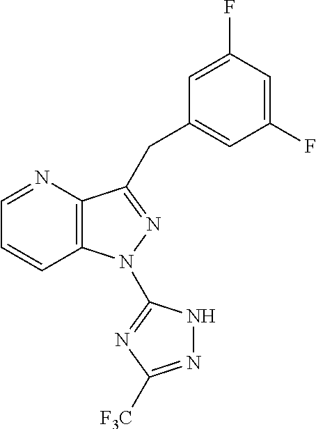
C12=C(N=CC=C1)C(CC1=CC(F)=CC(F)=C1)=NN2C1=NC([F3C])=NN1
